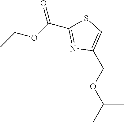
CCOC(C1=NC(COC(C)C)=CS1)=O
